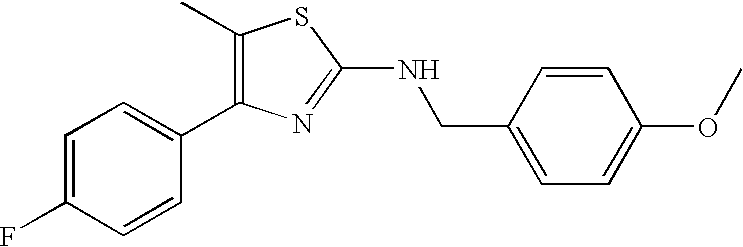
CC1=C(C2=CC=C(F)C=C2)N=C(NCC2=CC=C(OC)C=C2)S1
